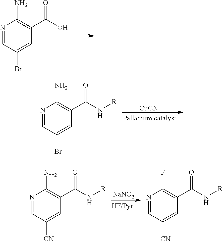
N1=CC(Br)=CC(C(O)=O)=C1N.N1=CC(Br)=CC(C(N[R])=O)=C1N.[CuCN].N1=CC([CN])=CC(C(N[R])=O)=C1N.[NaNO2].N1=CC([CN])=CC(C(N[R])=O)=C1F
